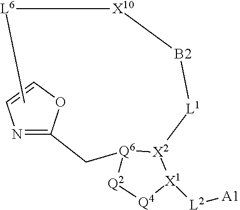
C([Q6]1[Q2][Q4][X1]([L2][A1])[X2]1[L1][B2][X10][L6]C)C1=NC=CO1
